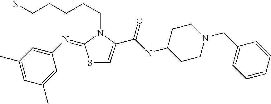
S1C=C(C(NC2CCN(CC3=CC=CC=C3)CC2)=O)N(CCCCCN)C1=NC1=CC(C)=CC(C)=C1
